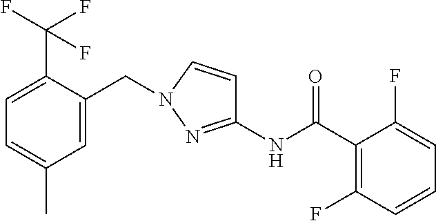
C1=C(C(F)(F)F)C(CN2C=CC(NC(C3=C(F)C=CC=C3F)=O)=N2)=CC(C)=C1
